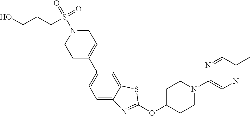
C1(C2=CCN(S(=O)(CCCO)=O)CC2)=CC=C2C(=C1)SC(OC1CCN(C3=CN=C(C)C=N3)CC1)=N2
